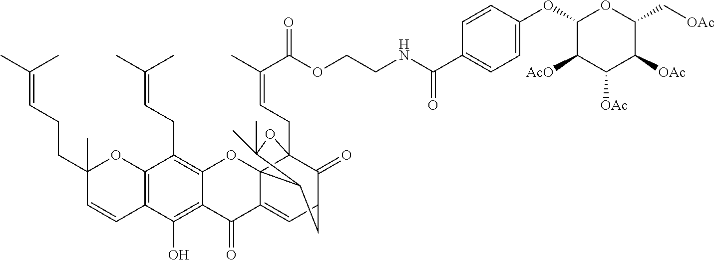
C12=C(C=CC(CCC=C(C)C)(C)O1)C(O)=C1C(=C2CC=C(C)C)OC23C4(CC=C(C)C(OCCNC(C5=CC=C(OC6OC(C[OAc])C([OAc])C([OAc])C6[AcO])C=C5)=O)=O)C(=O)C(CC2C(C)(C)O4)C=C3C1=O
